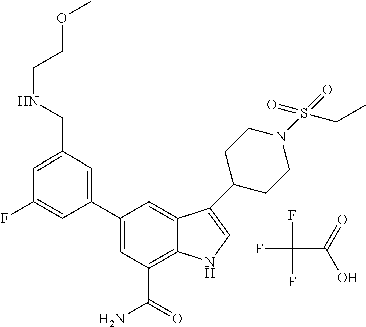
FC(C(=O)O)(F)F.C1=C(CNCCOC)C=C(C2=CC(C(=O)N)=C3C(=C2)C(C2CCN(S(=O)(=O)CC)CC2)=CN3)C=C1F
